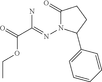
N1(N=C(C(=O)OCC)N)C(=O)CCC1C1=CC=CC=C1
